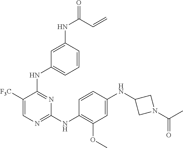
C1([F3C])=CN=C(NC2=C(OC)C=C(NC3CN(C(C)=O)C3)C=C2)N=C1NC1=CC=CC(NC(C=C)=O)=C1
